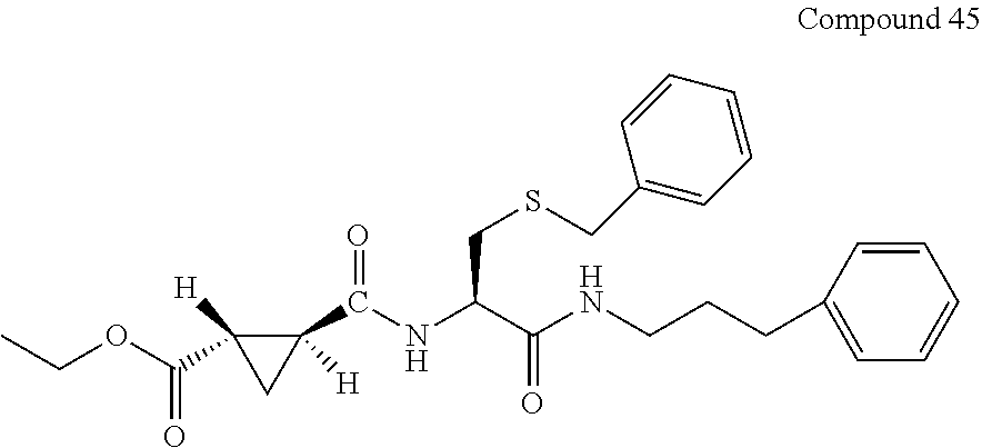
CCOC(C1([H])C(C(=O)NC(C(NCCCC2=CC=CC=C2)=O)CSCC2=CC=CC=C2)([H])C1)=O
